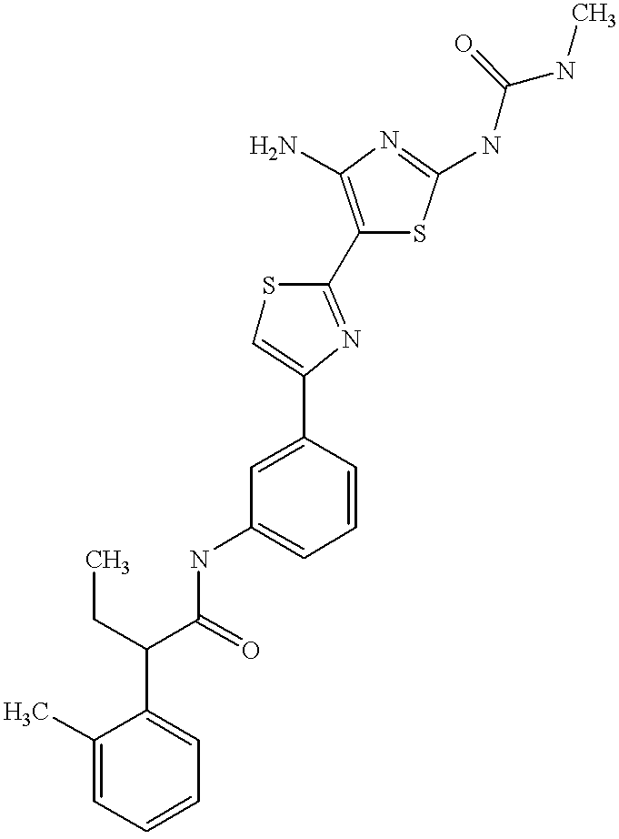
N(C1=CC=CC(C2=CSC(C3=C(N)N=C(NC(NC)=O)S3)=N2)=C1)C(C(CC)C1=CC=CC=C1C)=O
